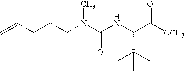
C=CCCCN(C(NC(C([OCH3])=O)C(C)(C)C)=O)C
